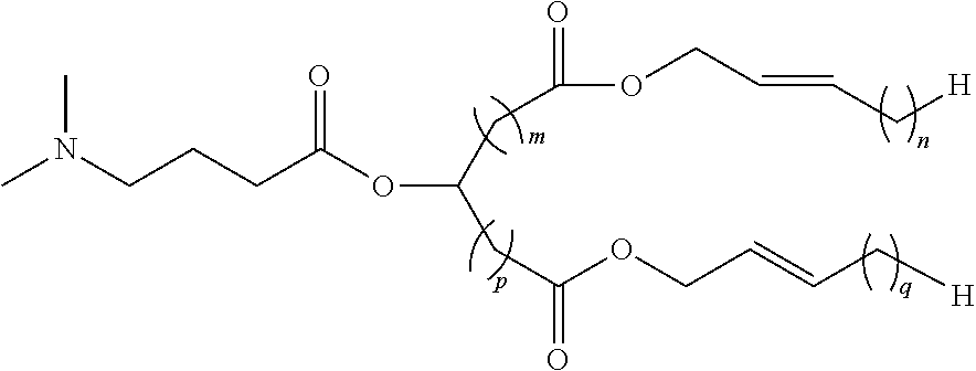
CN(CCCC(OC(CC(OCC=CC[H])=O)CC(OCC=CC[H])=O)=O)C
